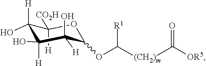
C1([H])([CO2H])C([H])(O)C(O)([H])C([H])(O)C(OC([(CH2)m]C([OR5])=O)[R1])O1
